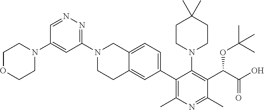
C12=CC=C(C3=C(C)N=C(C)C(C(C(O)=O)OC(C)(C)C)=C3N3CCC(C)(C)CC3)C=C1CCN(C1=NN=CC(N3CCOCC3)=C1)C2
